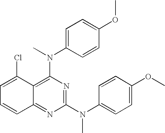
C1(N(C2=CC=C(OC)C=C2)C)=NC(N(C)C2=CC=C(OC)C=C2)=C2C(=N1)C=CC=C2Cl
